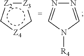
[Z3]1:[Z2]c[Z4]c1.N1=CN([R4])C=N1
